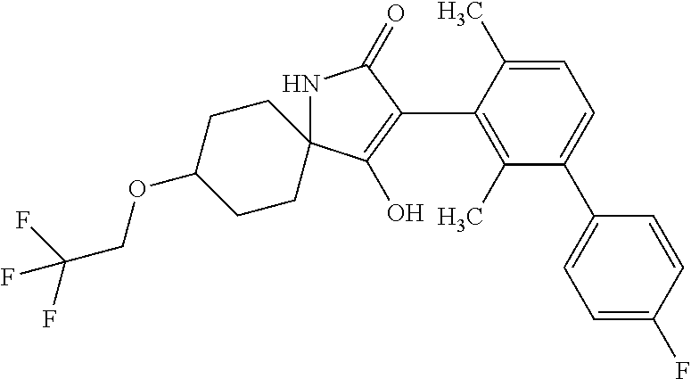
N1C2(C(O)=C(C3=C(C)C(C4=CC=C(F)C=C4)=CC=C3C)C1=O)CCC(OCC(F)(F)F)CC2
